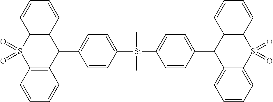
C1=CC2=C(C=C1)C(C1=CC=C([Si](C)(C)C3=CC=C(C4C5=CC=CC=C5S(=O)(=O)C5=C4C=CC=C5)C=C3)C=C1)C1=C(S2(=O)=O)C=CC=C1
